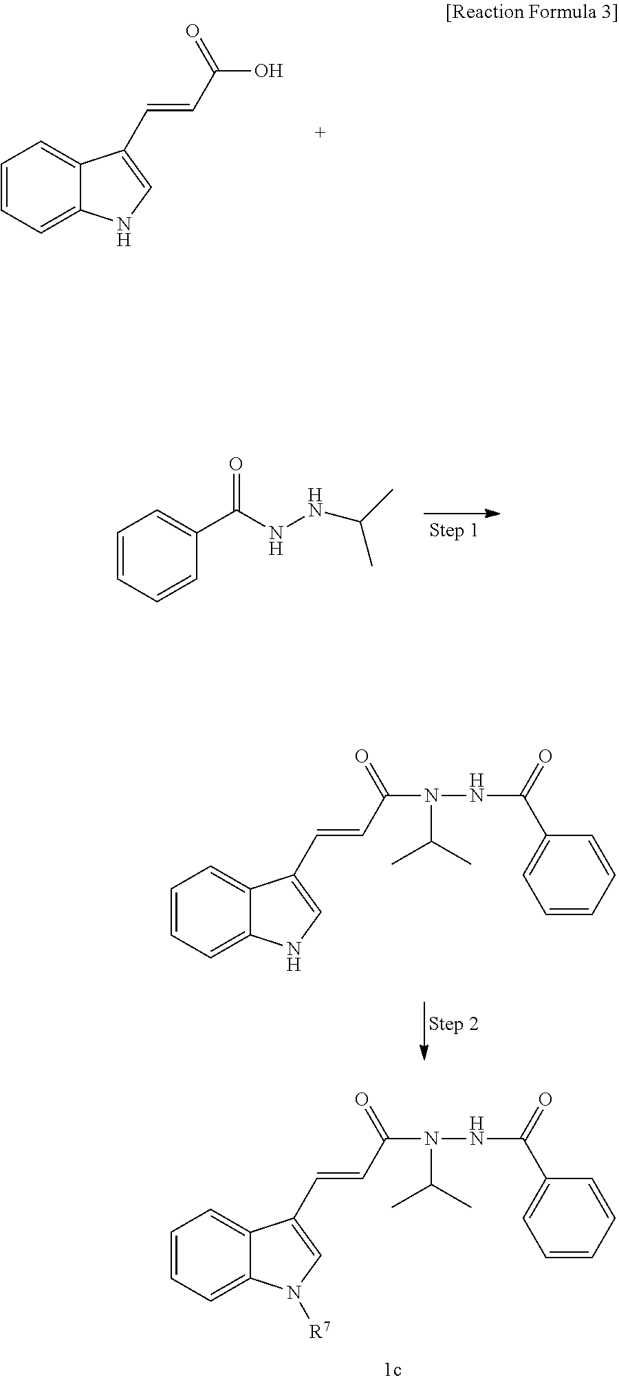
C1=CC=C2C(=C1)C(C=CC(O)=O)=CN2.C1=CC=CC(C(NNC(C)C)=O)=C1.C1=CC=C2C(=C1)C(C=CC(N(NC(C1=CC=CC=C1)=O)C(C)C)=O)=CN2[R7].C1=CC=C2C(=C1)C(C=CC(N(NC(C1=CC=CC=C1)=O)C(C)C)=O)=CN2
